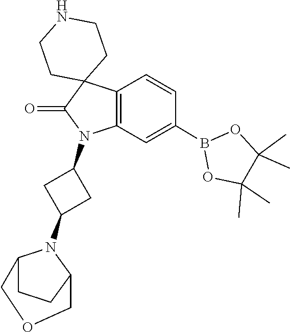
C1(C)(C)C(C)(C)OB(C2=CC3=C(C=C2)C2(C(=O)N3C3CC(N4C5CCC4COC5)C3)CCNCC2)O1
